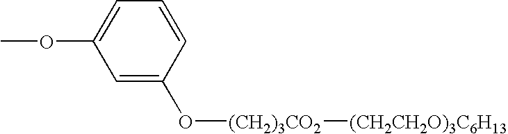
C1=C(O[(CH2)3CO2][(CH2CH2O)3C6H13])C=CC=C1OC
